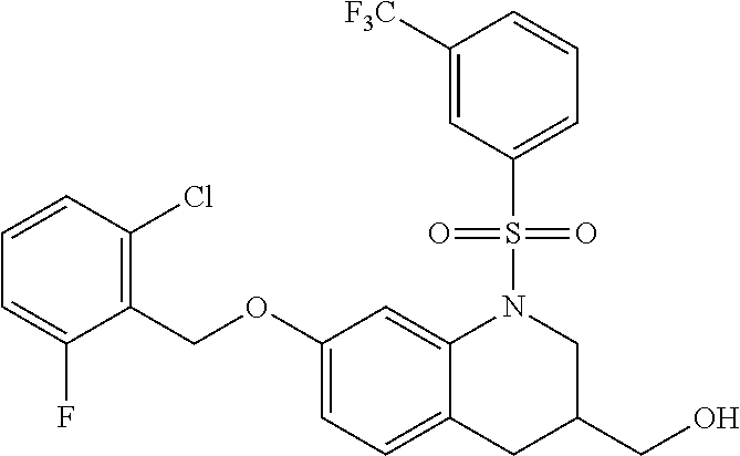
C1(OCC2=C(Cl)C=CC=C2F)=CC=C2C(=C1)N(S(C1=CC=CC([F3C])=C1)(=O)=O)CC(CO)C2
